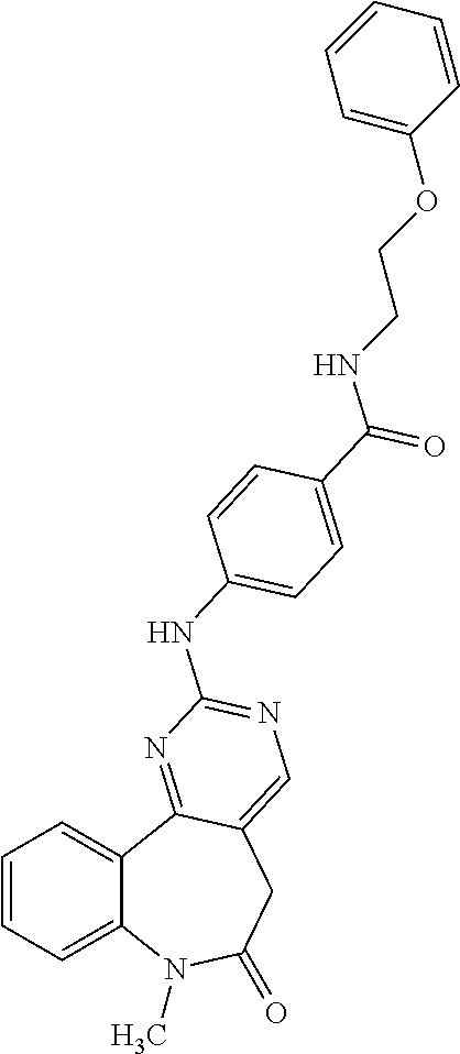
C1=CC=C2C(=C1)C1=NC(NC3=CC=C(C(=O)NCCOC4=CC=CC=C4)C=C3)=NC=C1CC(=O)N2C
